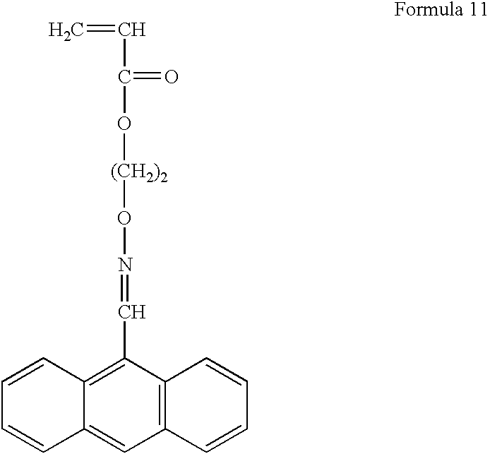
C(=C)C(=O)O[(CH2)2]ON=CC1=C2C(=CC3=C1C=CC=C3)C=CC=C2
